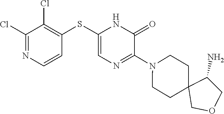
N1(C2=NC=C(SC3=C(Cl)C(Cl)=NC=C3)NC2=O)CCC2(CC1)COCC2N
